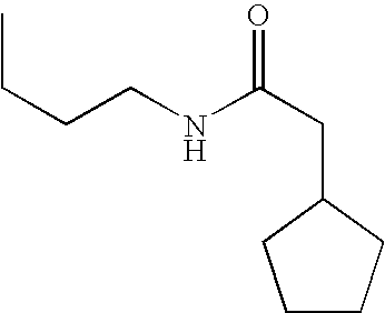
CCCCNC(CC1CCCC1)=O
